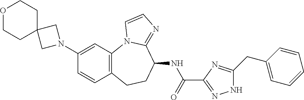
C1(N2CC3(C2)CCOCC3)=CC2=C(C=C1)CCC(NC(=O)C1=NNC(CC3=CC=CC=C3)=N1)C1=NC=CN21
